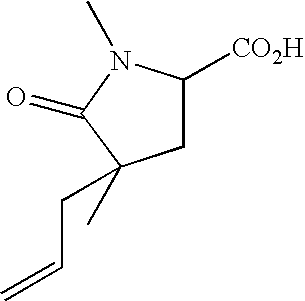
C1C([CO2H])N(C)C(=O)C1(C)CC=C
